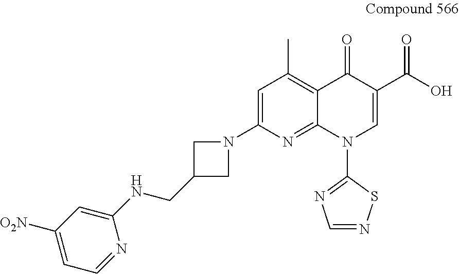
C1=C(N2CC(CNC3=CC([O2N])=CC=N3)C2)N=C2C(=C1C)C(=O)C(C(O)=O)=CN2C1=NC=NS1
